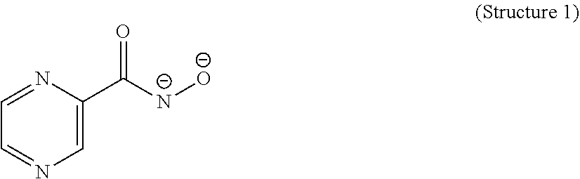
C1=C(C([N-][O-])=O)N=CC=N1
